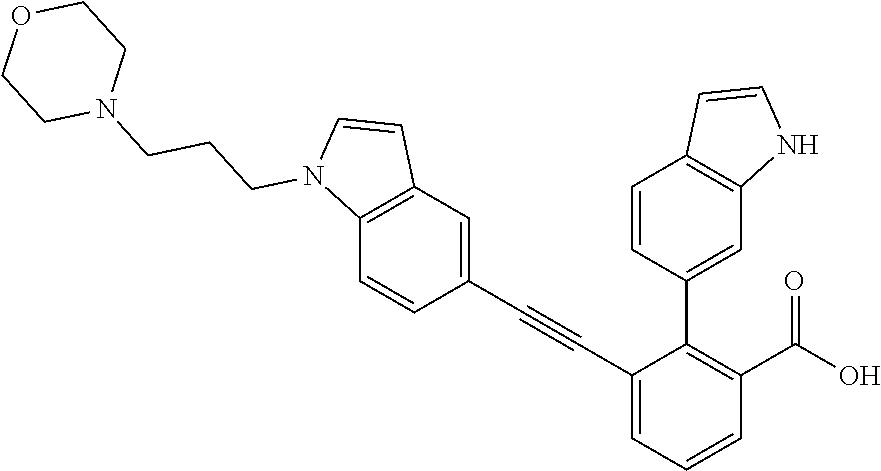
C1=C(C#CC2=CC3=C(C=C2)N(CCCN2CCOCC2)C=C3)C(C2=CC3=C(C=C2)C=CN3)=C(C(O)=O)C=C1
